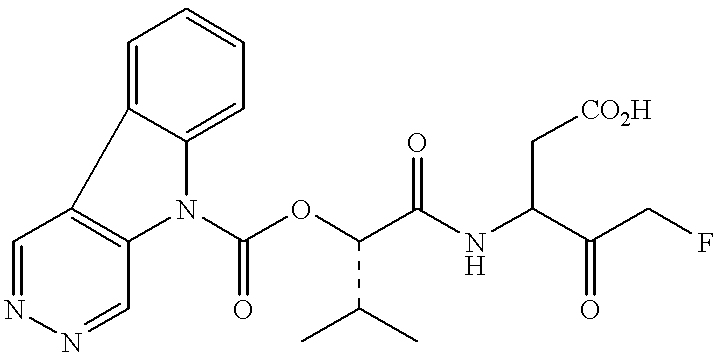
C1=NN=CC2=C1C1=CC=CC=C1N2C(OC(C(NC(C(CF)=O)C[CO2H])=O)C(C)C)=O
